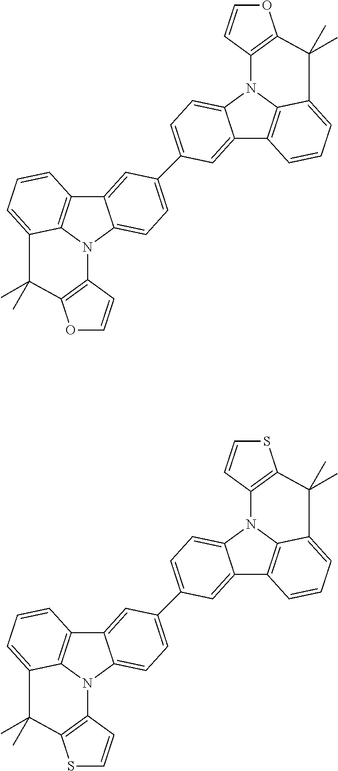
C12=C3N(C4=CC=C(C5=CC=C6C(=C5)C5=C7N6C6=C(OC=C6)C(C)(C)C7=CC=C5)C=C14)C1=C(OC=C1)C(C)(C)C3=CC=C2.C12=C3N(C4=CC=C(C5=CC=C6C(=C5)C5=C7N6C6=C(SC=C6)C(C)(C)C7=CC=C5)C=C14)C1=C(SC=C1)C(C)(C)C3=CC=C2
